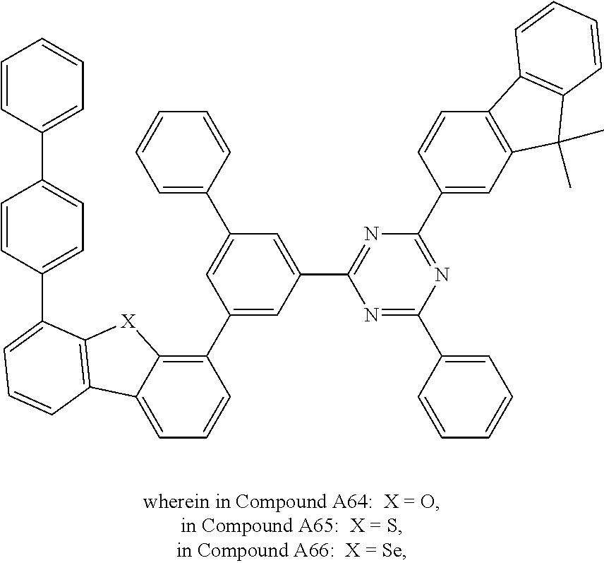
C1=C2C(=C(C3=CC(C4=NC(C5=CC6=C(C=C5)C5=C(C6(C)C)C=CC=C5)=NC(C5=CC=CC=C5)=N4)=CC(C4=CC=CC=C4)=C3)C=C1)[X]C1=C2C=CC=C1C1=CC=C(C2=CC=CC=C2)C=C1
